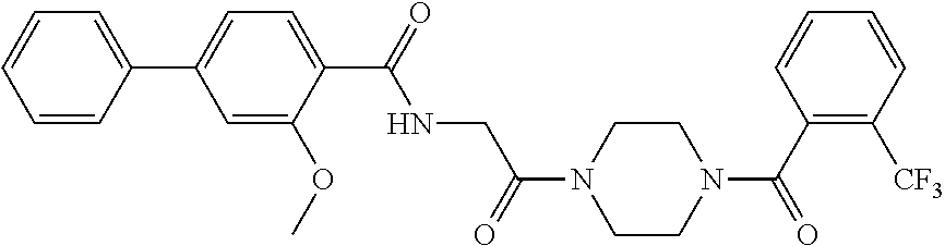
C1(C(=O)NCC(=O)N2CCN(C(=O)C3=C([CF3])C=CC=C3)CC2)=CC=C(C2=CC=CC=C2)C=C1OC
